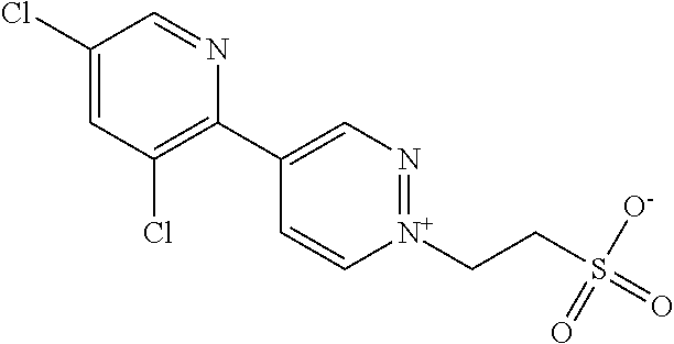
C1(Cl)=CC(Cl)=C(C2=CN=[N+](CCS(=O)([O-])=O)C=C2)N=C1
